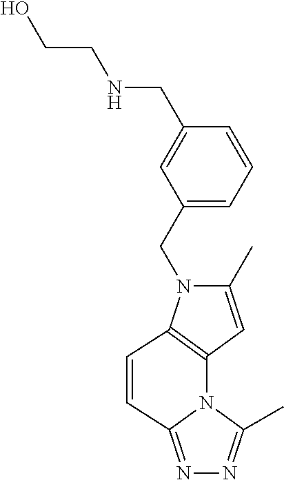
C1(C)=CC2=C(N1CC1=CC=CC(CNCCO)=C1)C=CC1=NN=C(C)N12
